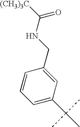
C1=C(C(C)(C)C)C=C(CNC(=O)[(CH3)3C])C=C1
